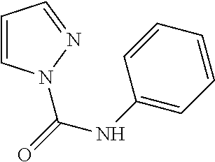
C1=CN(C(=O)NC2=CC=CC=C2)N=C1
